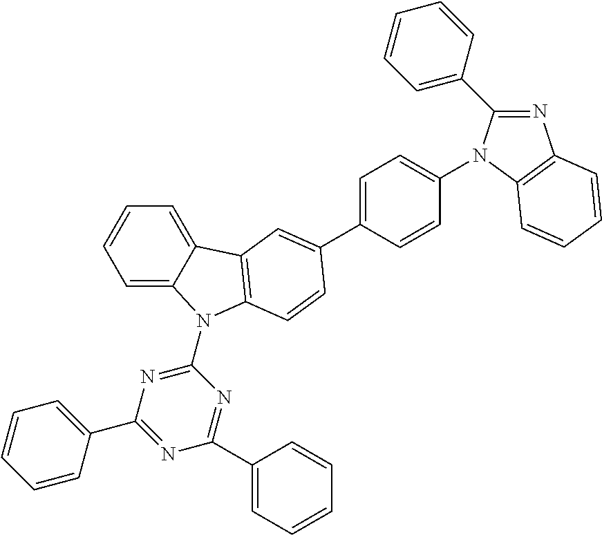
C1=C(C2=CC3=C(N(C4=NC(C5=CC=CC=C5)=NC(C5=CC=CC=C5)=N4)C4=CC=CC=C43)C=C2)C=CC(N2C(C3=CC=CC=C3)=NC3=C2C=CC=C3)=C1
